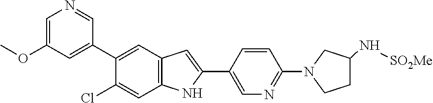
C1=C(OC)C=C(C2=CC3=C(C=C2Cl)NC(C2=CN=C(N4CCC(N[SO2Me])C4)C=C2)=C3)C=N1
